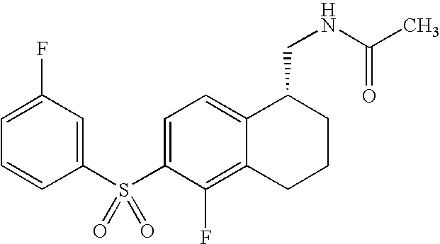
C1(S(C2=CC=C3C(=C2F)CCCC3CNC(C)=O)(=O)=O)=CC(F)=CC=C1
